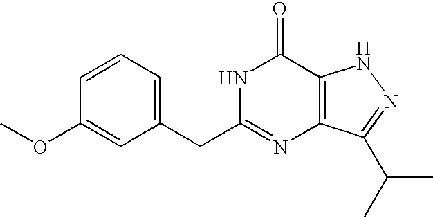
C1=C(CC2=NC3=C(C(=O)N2)NN=C3C(C)C)C=C(OC)C=C1
